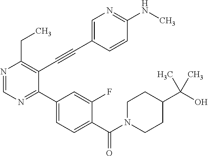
N1=CN=C(C2=CC=C(C(N3CCC(C(O)(C)C)CC3)=O)C(F)=C2)C(C#CC2=CN=C(NC)C=C2)=C1CC
